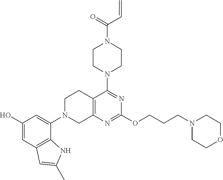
C12=C(N=C(OCCCN3CCOCC3)N=C1N1CCN(C(=O)C=C)CC1)CN(C1=CC(O)=CC3=C1NC(C)=C3)CC2
